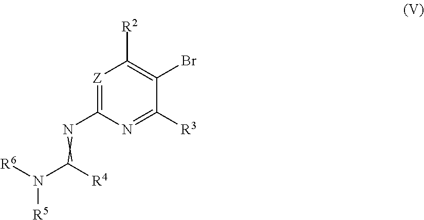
[Z]1=C(N=C(N([R6])[R5])[R4])N=C([R3])C(Br)=C1[R2]
